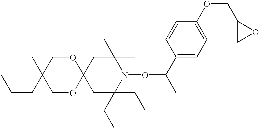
C1C(CC)(CC)N(OC(C)C2=CC=C(OCC3CO3)C=C2)C(C)(C)CC12OCC(C)(CCC)CO2
